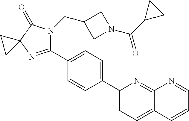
C1(C2=CC=C(C3=CC=C4C(=N3)N=CC=C4)C=C2)=NC2(C(=O)N1CC1CN(C(C3CC3)=O)C1)CC2
